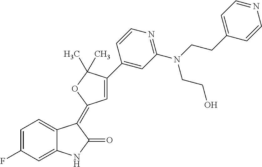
C1=C(F)C=C2C(=C1)C(=C1C=C(C3=CC(N(CCO)CCC4=CC=NC=C4)=NC=C3)C(C)(C)O1)C(=O)N2
